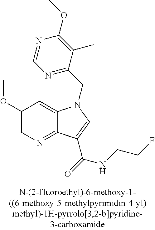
C1(OC)=CN=C2C(=C1)N(CC1=NC=NC(OC)=C1C)C=C2C(NCCF)=O
